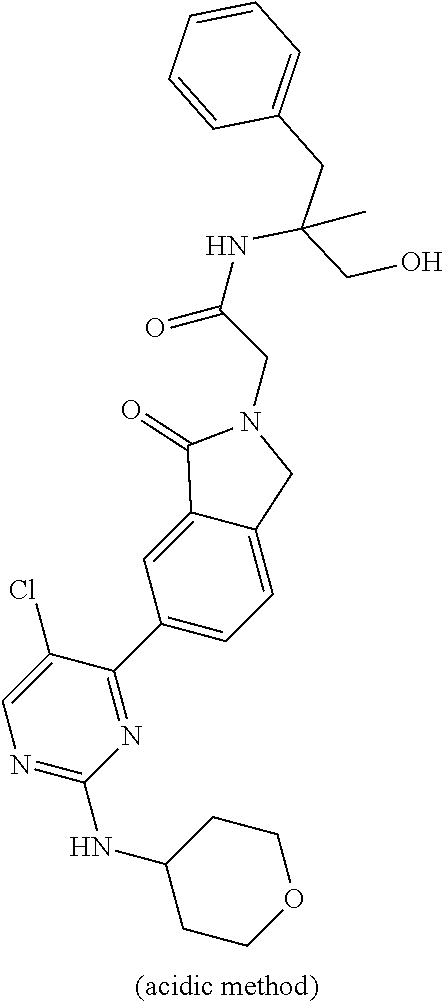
N1=C(NC2CCOCC2)N=C(C2=CC=C3C(=C2)C(=O)N(CC(=O)NC(CC2=CC=CC=C2)(CO)C)C3)C(Cl)=C1
